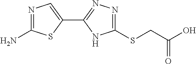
C1(C2=NN=C(SCC(O)=O)N2)=CN=C(N)S1
